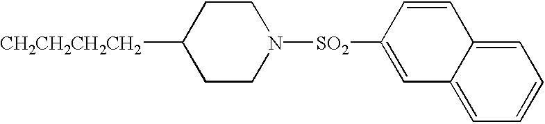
C1CN([SO2]C2=CC3=CC=CC=C3C=C2)CCC1[CH2CH2CH2CH2]
